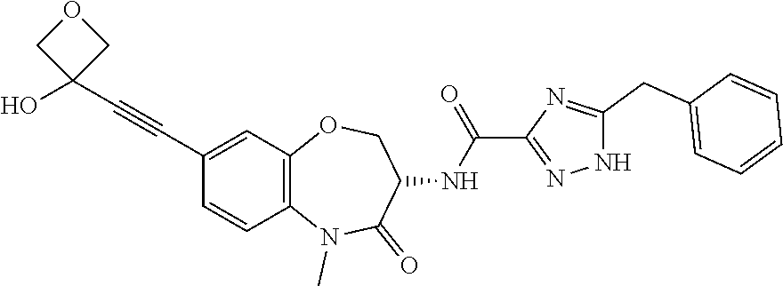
C1=CC2=C(C=C1C#CC1(O)COC1)OCC(NC(C1=NNC(CC3=CC=CC=C3)=N1)=O)C(=O)N2C
